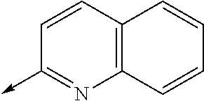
C12=C(C=CC(->C)=N1)C=CC=C2
